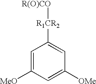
[MeO]C1=CC([R1CR2][R(O)CO])=CC([OMe])=C1
